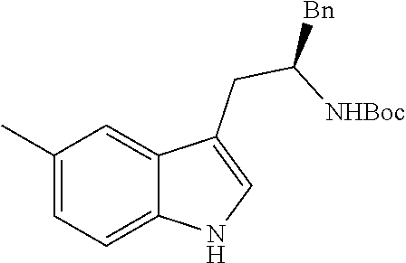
C1=C(C)C=C2C(CC([Bn])[NHBoc])=CNC2=C1
